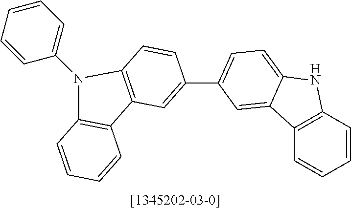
C12=C(C=CC=C1)NC1=CC=C(C3=CC4=C(C=C3)N(C3=CC=CC=C3)C3=C4C=CC=C3)C=C21
